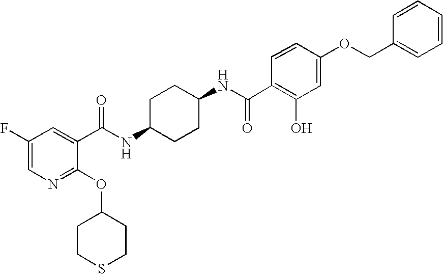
C1CC(NC(=O)C2=CC(F)=CN=C2OC2CCSCC2)CCC1NC(=O)C1=C(O)C=C(OCC2=CC=CC=C2)C=C1
